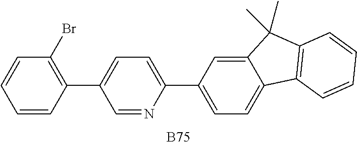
C1=NC(C2=CC=C3C(=C2)C(C)(C)C2=C3C=CC=C2)=CC=C1C1=C(Br)C=CC=C1.[B75]
